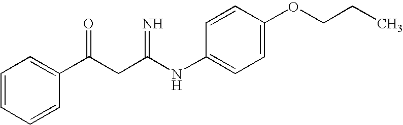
C1=CC=CC(C(CC(NC2=CC=C(OCCC)C=C2)=N)=O)=C1
